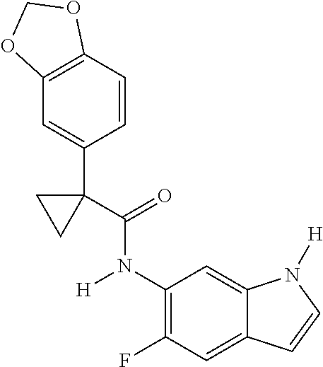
C1(F)=C(N([H])C(=O)C2(C3=CC4=C(C=C3)OCO4)CC2)C=C2C(=C1)C=CN2[H]
